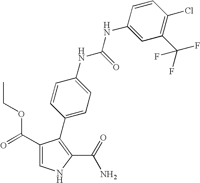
C1(C(=O)OCC)=CNC(C(=O)N)=C1C1=CC=C(NC(NC2=CC(C(F)(F)F)=C(Cl)C=C2)=O)C=C1
